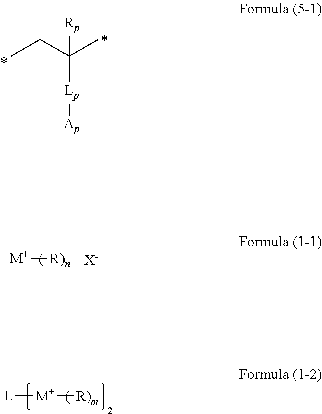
CCC(C)([Lp][Ap])[Rp].[M+]([R)m])[L].[M+][R)n].[X-]
